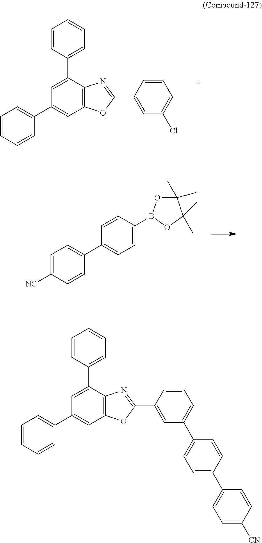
C1=CC=CC(C2=CC3=C(C(C4=CC=CC=C4)=C2)N=C(C2=CC(Cl)=CC=C2)O3)=C1.C1=C([NC])C=CC(C2=CC=C(B3OC(C)(C)C(C)(C)O3)C=C2)=C1.C1=CC=CC(C2=CC3=C(C(C4=CC=CC=C4)=C2)N=C(C2=CC(C4=CC=C(C5=CC=C([CN])C=C5)C=C4)=CC=C2)O3)=C1
